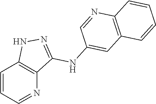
C1=CC=NC2=C1NN=C2NC1=CC2=C(N=C1)C=CC=C2
